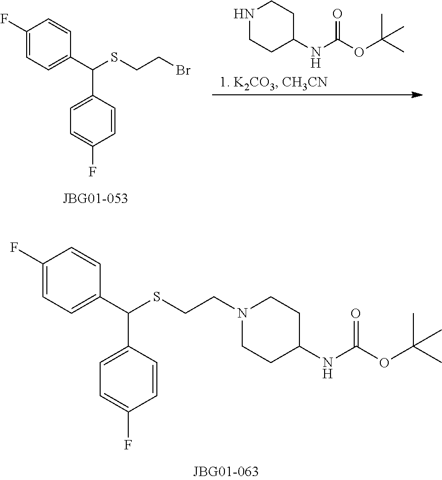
C(CSC(C1=CC=C(F)C=C1)C1=CC=C(F)C=C1)N1CCC(NC(OC(C)(C)C)=O)CC1.CC(OC(NC1CCNCC1)=O)(C)C.BrCCSC(C1=CC=C(F)C=C1)C1=CC=C(F)C=C1
